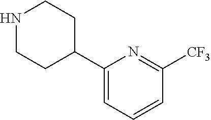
C1(C2CCNCC2)=CC=CC([CF3])=N1
